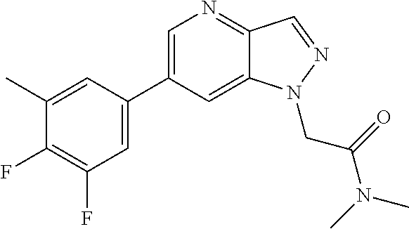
C1=C(C2=CC(F)=C(F)C(C)=C2)C=C2C(=N1)C=NN2CC(N(C)C)=O
